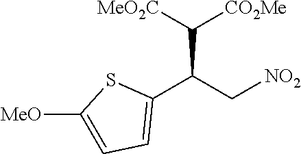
C1(C(C[NO2])C([MeO2C])[CO2Me])=CC=C([MeO])S1
